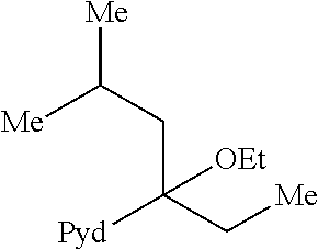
[Me]C(CC(C[Me])([Pyd])[OEt])[Me]
